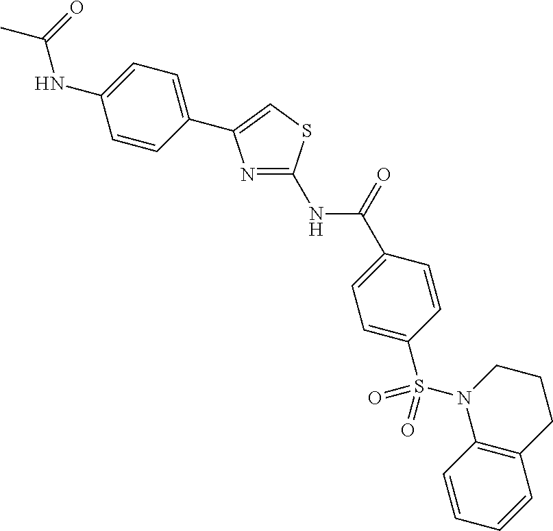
N(C(=O)C1=CC=C(S(N2C3=C(CCC2)C=CC=C3)(=O)=O)C=C1)C1=NC(C2=CC=C(NC(C)=O)C=C2)=CS1
